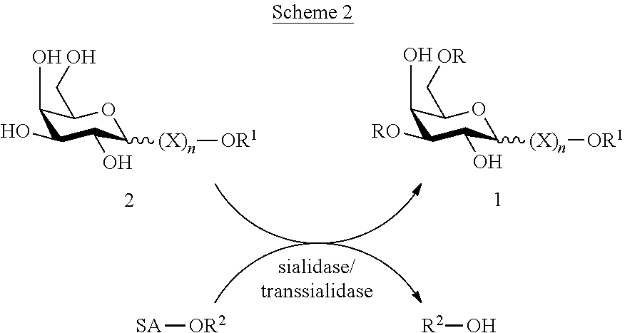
[SA][OR2].[R2]O.C1(O)C(O)C(O)C([(X)n][OR1])OC1CO.C1(O)C([RO])C(O)C([(X)n][OR1])OC1C[OR]
